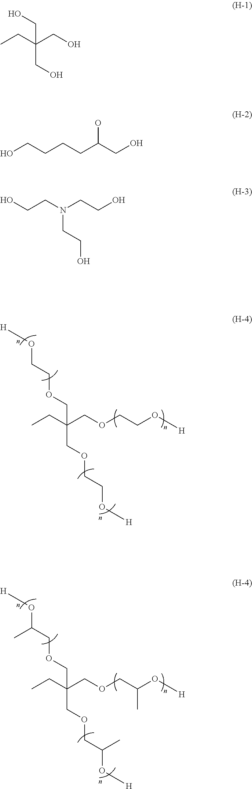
C(CO[H])OCC(CC)(COCCO[H])COCCO[H].C(C(O[H])C)OCC(CC)(COCC(O[H])C)COCC(O[H])C.OCC(CO)(CC)CO.OCCCCC(CO)O.OCCN(CCO)CCO
